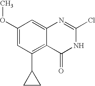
C1(OC)=CC(C2CC2)=C2C(=C1)N=C(Cl)NC2=O
